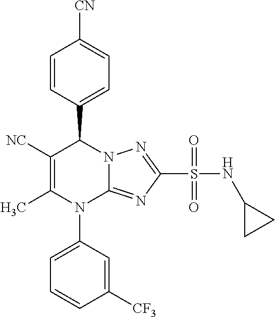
C1=CC(C2C([NC])=C(C)N(C3=CC=CC([CF3])=C3)C3=NC(S(NC4CC4)(=O)=O)=NN23)=CC=C1[CN]
